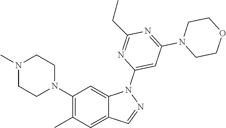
C1(N2CCN(C)CC2)=C(C)C=C2C(=C1)N(C1=CC(N3CCOCC3)=NC(CC)=N1)N=C2
